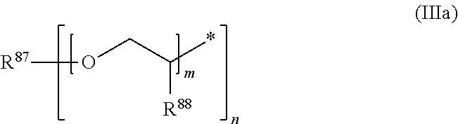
[R87]OCC(*)[R88]
